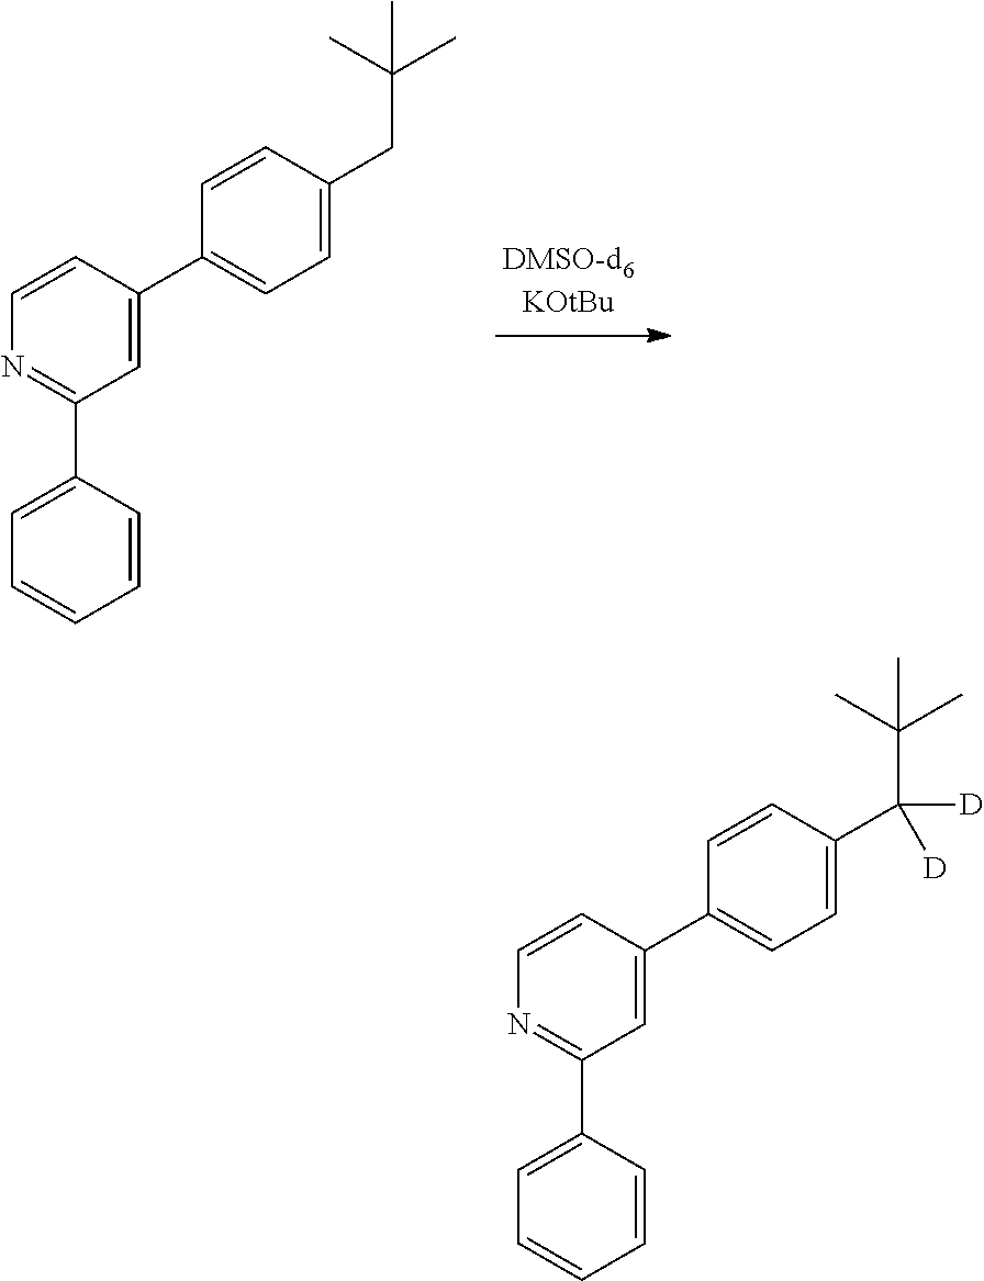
C1=CC=CC=C1C1=NC=CC(C2=CC=C(CC(C)(C)C)C=C2)=C1.C1=CC=CC=C1C1=NC=CC(C2=CC=C(C(C(C)(C)C)([D])[D])C=C2)=C1
